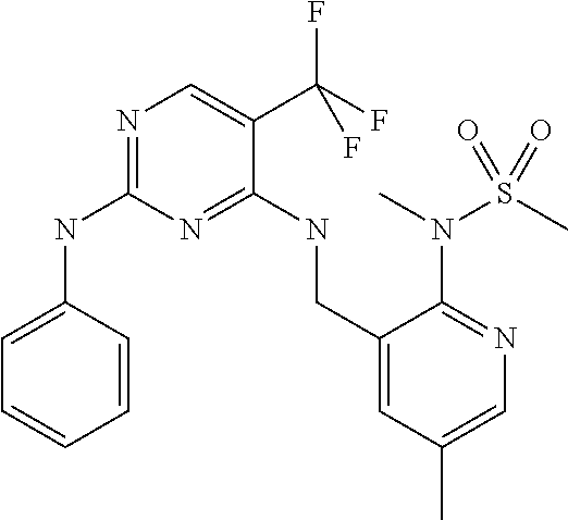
C1=CC(NC2=NC=C(C(F)(F)F)C(NCC3=CC(C)=CN=C3N(C)S(=O)(C)=O)=N2)=CC=C1
